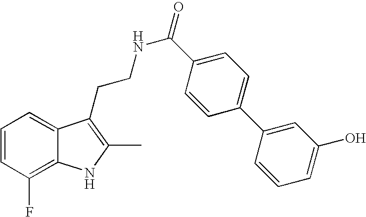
C1=CC(F)=C2C(=C1)C(CCNC(=O)C1=CC=C(C3=CC(O)=CC=C3)C=C1)=C(C)N2
